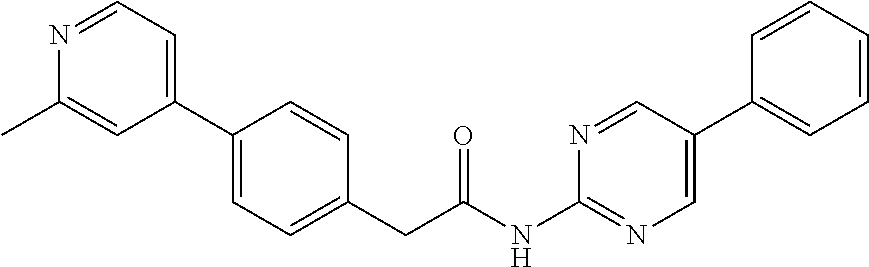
C1(C2=CC=C(CC(NC3=NC=C(C4=CC=CC=C4)C=N3)=O)C=C2)=CC=NC(C)=C1
